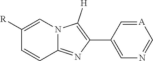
C1=C(C2=C([H])N3C(=N2)C=CC([R])=C3)C=[A]C=N1
